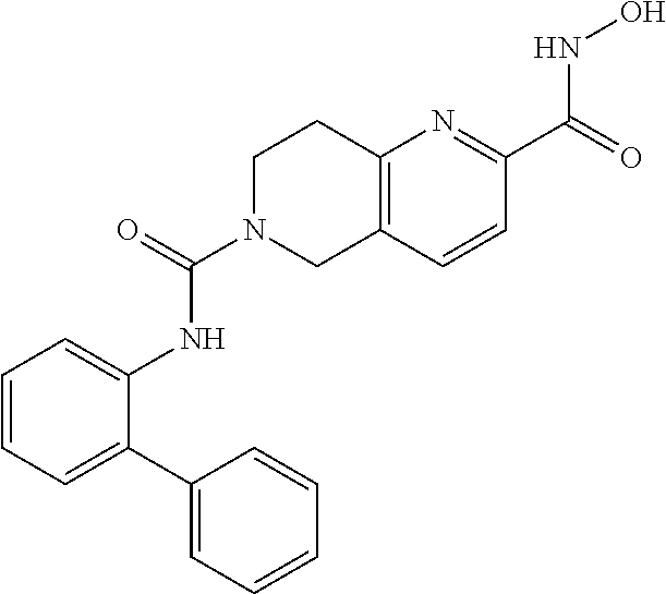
C12=C(C=CC(C(=O)NO)=N1)CN(C(=O)NC1=CC=CC=C1C1=CC=CC=C1)CC2
